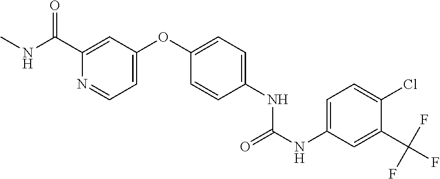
C1=C(NC(NC2=CC=C(OC3=CC=NC(C(NC)=O)=C3)C=C2)=O)C=C(C(F)(F)F)C(Cl)=C1
